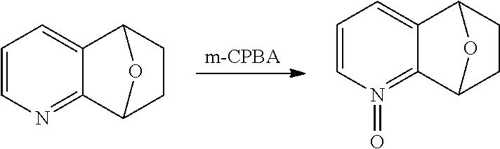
[m-CPBA].C1=CN(=O)=C2C3CCC(C2=C1)O3.C1=CN=C2C3CCC(C2=C1)O3
